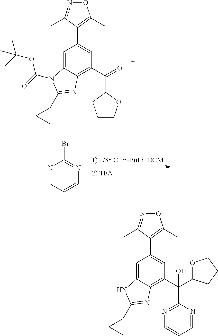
C12=CC(C3=C(C)ON=C3C)=CC(C(C3=NC=CC=N3)(C3OCCC3)O)=C1N=C(C1CC1)N2.C12=CC(C3=C(C)ON=C3C)=CC(C(C3CCCO3)=O)=C1N=C(C1CC1)N2C(=O)OC(C)(C)C.N1=CC=CN=C1Br
